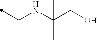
C(NC(CO)(C)C)C
